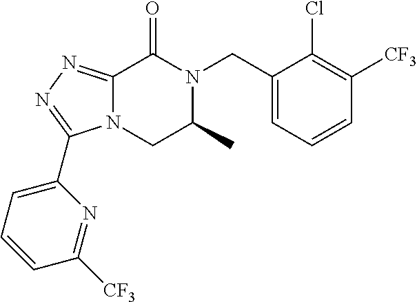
C12=NN=C(C3=CC=CC([CF3])=N3)N1CC(C)N(CC1=CC=CC([CF3])=C1Cl)C2=O
